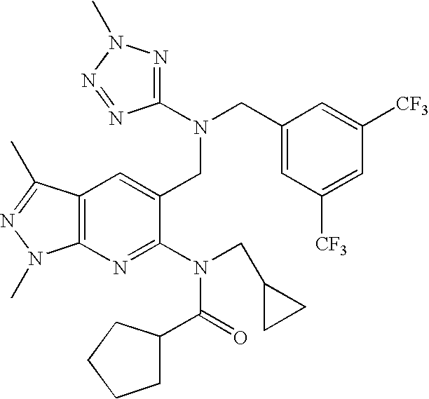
C1(CN(CC2=CC3=C(N=C2N(CC2CC2)C(=O)C2CCCC2)N(C)N=C3C)C2=NN(C)N=N2)=CC([CF3])=CC([CF3])=C1
